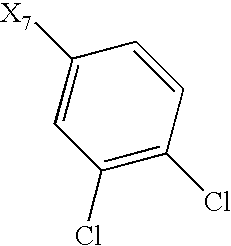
C1(Cl)=C(Cl)C=CC([X7])=C1
